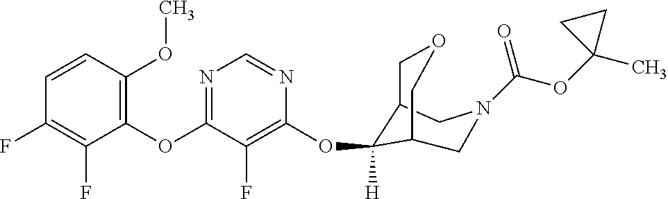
C1(OC2=NC=NC(OC3([H])C4COCC3CN(C(OC3(C)CC3)=O)C4)=C2F)=C(OC)C=CC(F)=C1F
